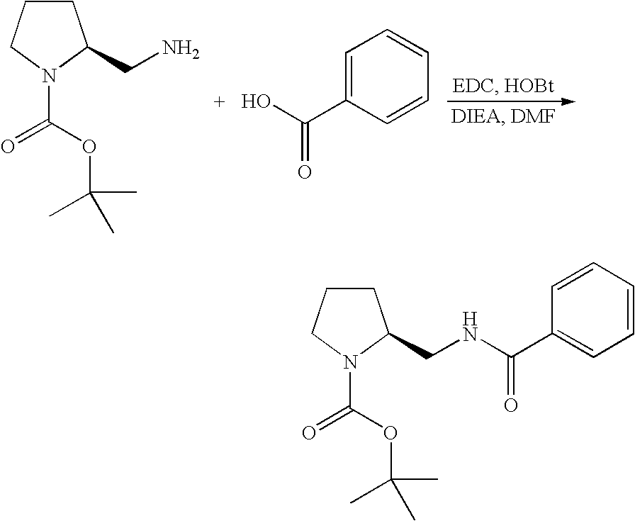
C1CCN(C(=O)OC(C)(C)C)C1CN.C1=C(C(O)=O)C=CC=C1.C1CCN(C(=O)OC(C)(C)C)C1CNC(C1=CC=CC=C1)=O
